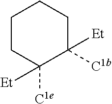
C1CC([C1e])([Et])C([C1b])([Et])CC1
